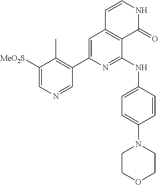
C1([MeO2S])=CN=CC(C2=CC3=C(C(NC4=CC=C(N5CCOCC5)C=C4)=N2)C(=O)NC=C3)=C1C
